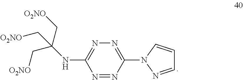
N1=C(NC(C[O2NO])(C[O2NO])C[O2NO])N=NC(N2N=CC=C2)=N1
